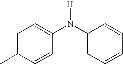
C1=C(C)C=CC(N(C2=CC=CC=C2)[H])=C1
